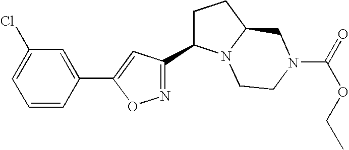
N1=C(C2CCC3N2CCN(C(=O)OCC)C3)C=C(C2=CC(Cl)=CC=C2)O1
